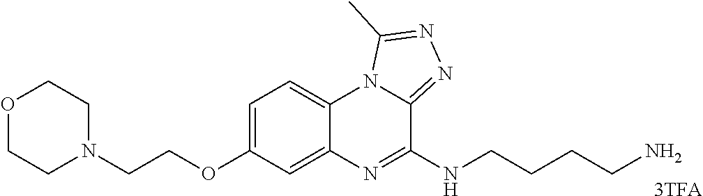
O1CCN(CCOC2=CC=C3C(=C2)N=C(NCCCCN)C2=NN=C(C)N32)CC1.[3TFA]
